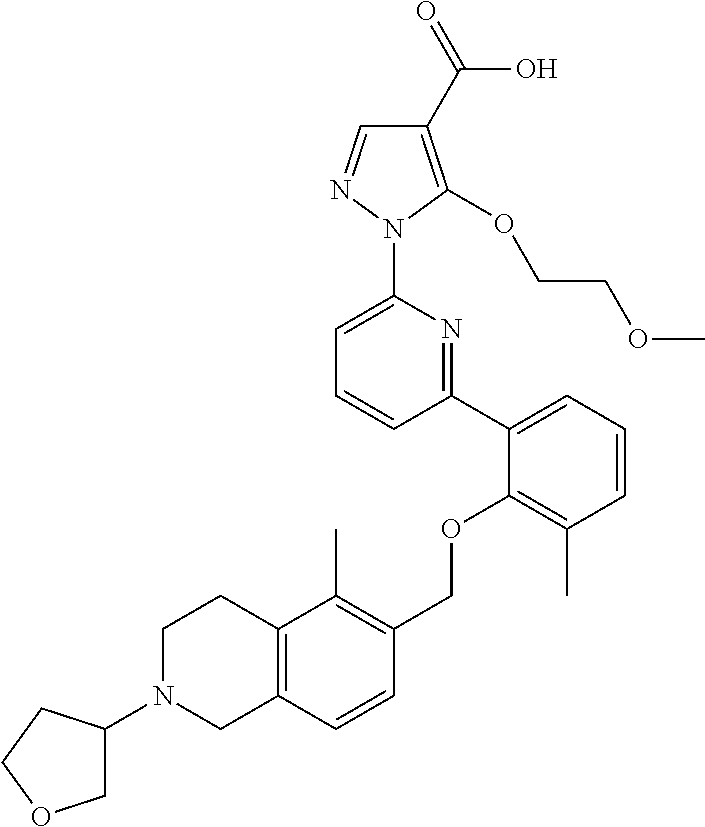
C1(C2=CC=CC(C)=C2OCC2=C(C)C3=C(C=C2)CN(C2COCC2)CC3)=NC(N2N=CC(C(=O)O)=C2OCCOC)=CC=C1
